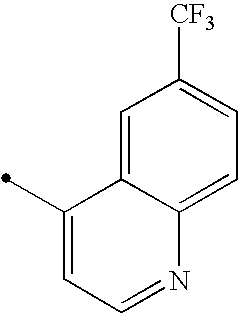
C1=C2C(=CC([CF3])=C1)C(C)=CC=N2
